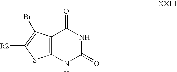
C12=C(NC(=O)NC1=O)SC([R2])=C2Br
